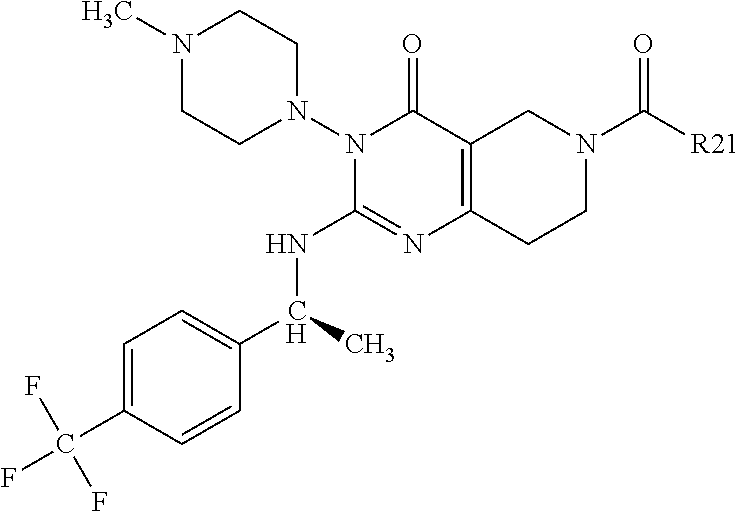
C1=C(C(F)(F)F)C=CC(C(C)NC2=NC3=C(C(=O)N2N2CCN(C)CC2)CN(C([R21])=O)CC3)=C1
